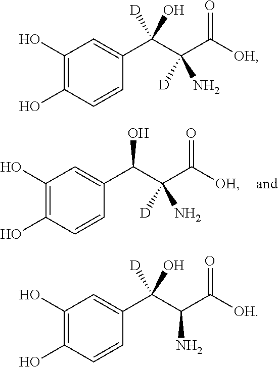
C1(O)=C(O)C=CC(C(C(C([OH])=O)(N)[D])O)=C1.C1(O)=C(O)C=CC(C(C(C([OH])=O)(N)[D])(O)[D])=C1.C1(O)=C(O)C=CC(C(C(C([OH])=O)N)(O)[D])=C1
